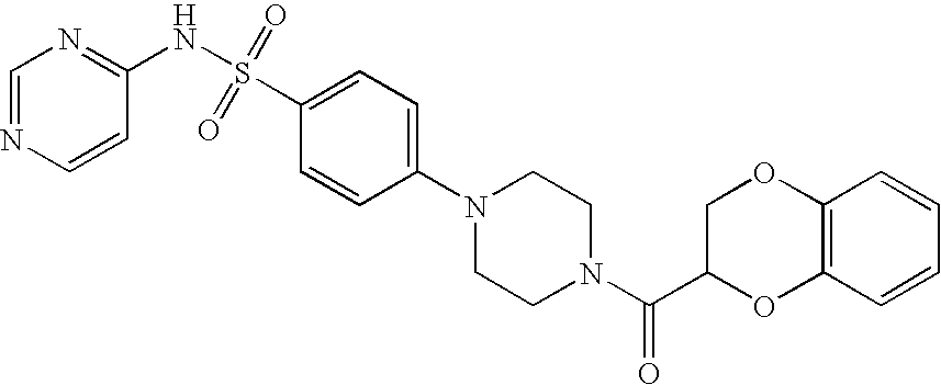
C1=NC=CC(NS(=O)(=O)C2=CC=C(N3CCN(C(C4OC5=C(OC4)C=CC=C5)=O)CC3)C=C2)=N1
